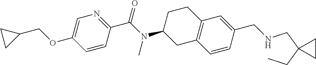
C1=C(OCC2CC2)C=CC(C(N(C2CC3=C(CC2)C=C(CNCC2(CC)CC2)C=C3)C)=O)=N1
